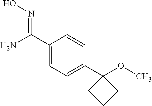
C(C1=CC=C(C2(OC)CCC2)C=C1)(N)=NO
